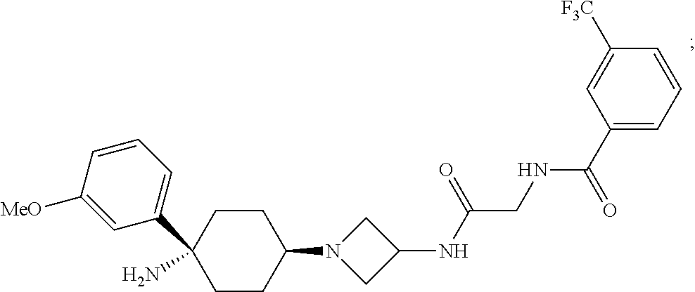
C1CC(N2CC(NC(CNC(C3=CC=CC([F3C])=C3)=O)=O)C2)CCC1(N)C1=CC=CC([MeO])=C1
